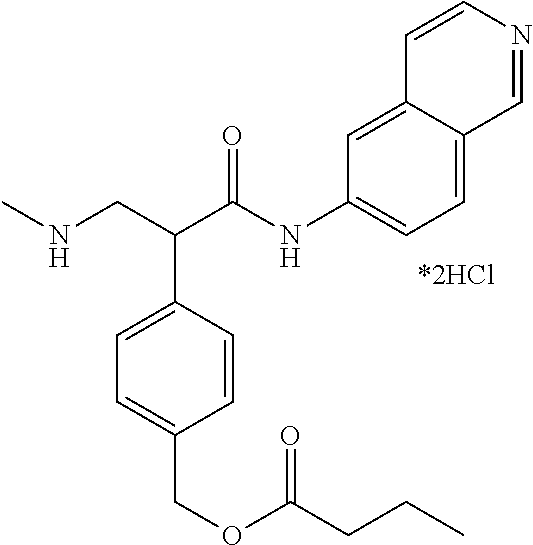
CNCC(C(NC1=CC=C2C(=C1)C=CN=C2)=O)C1=CC=C(COC(CCC)=O)C=C1
